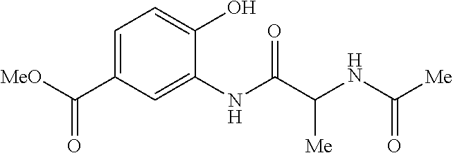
C1=C(C([MeO])=O)C=C(NC(C(NC([Me])=O)[Me])=O)C(O)=C1
